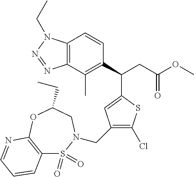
C12=C(C(C)=C(C(CC(OC)=O)C3=CC(CN4S(=O)(=O)C5=C(OC(CC)C4)N=CC=C5)=C(Cl)S3)C=C1)N=NN2CC
